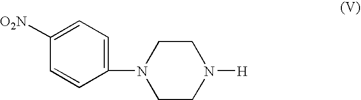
C1(N2CCN([H])CC2)=CC=C([O2N])C=C1
